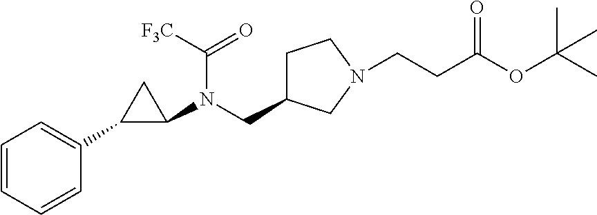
C1=CC=CC(C2C(N(CC3CCN(CCC(OC(C)(C)C)=O)C3)C([F3C])=O)C2)=C1
